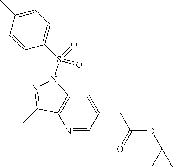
N1=CC(CC(OC(C)(C)C)=O)=CC2=C1C(C)=NN2S(C1=CC=C(C)C=C1)(=O)=O
